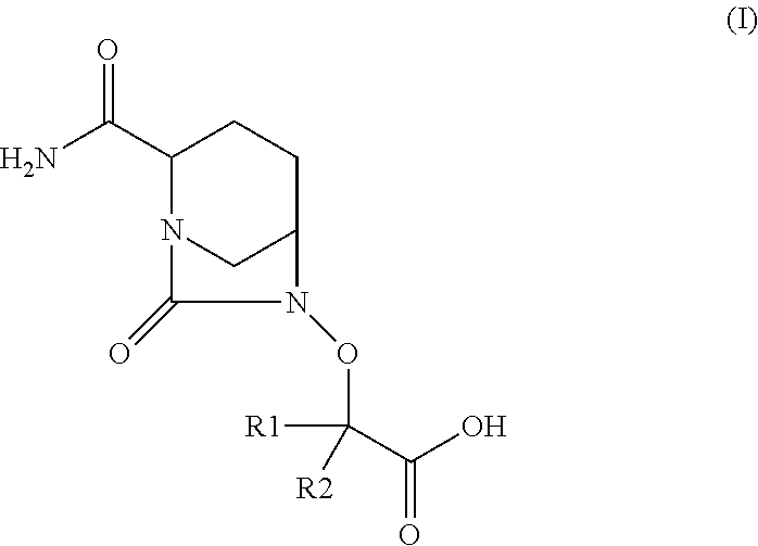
C1(C(N)=O)N2CC(CC1)N(OC([R1])(C(O)=O)[R2])C2=O
